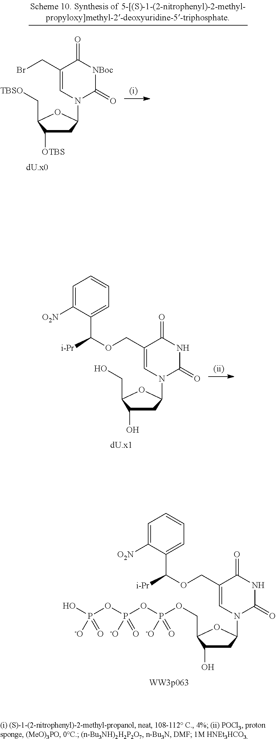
C1C(O)C(CO)OC1N1C=C(COC([i-Pr])C2=CC=CC=C2[O2N])C(=O)NC1=O.C1C(O)C(COP(OP(OP(O)([-O])=O)([-O])=O)([-O])=O)OC1N1C=C(COC([i-Pr])C2=CC=CC=C2[O2N])C(=O)NC1=O.C1C([OTBS])C(C[TBSO])OC1N1C=C(CBr)C(=O)[NBoc]C1=O
